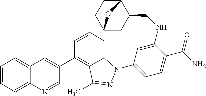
C12=CC=CC(C3=CC4=CC=CC=C4N=C3)=C1C(C)=NN2C1=CC=C(C(N)=O)C(NCC2C3CCC(C2)O3)=C1
